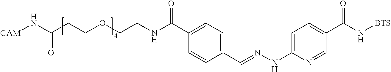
C1(C(NCCOCCC(N[GAM])=O)=O)=CC=C(C=NNC2=CC=C(C(N[BTS])=O)C=N2)C=C1
